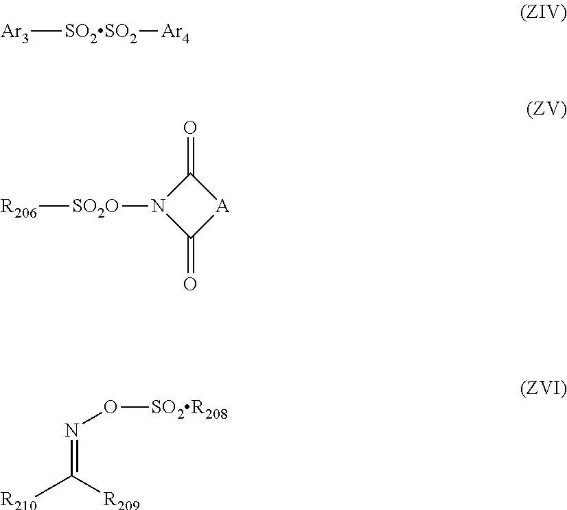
[Ar3][SO2SO2][Ar4].[R206][SO2O]N1C(=O)[A]C1=O.N(=C([R209])[R210])O[SO2R208]
